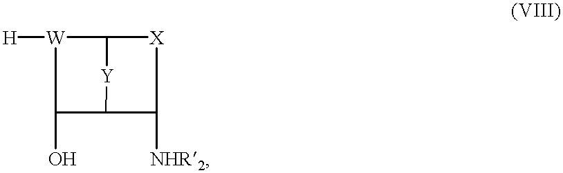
[H][W]1C2[Y]C(C1O)C([NHR2])[X]2
